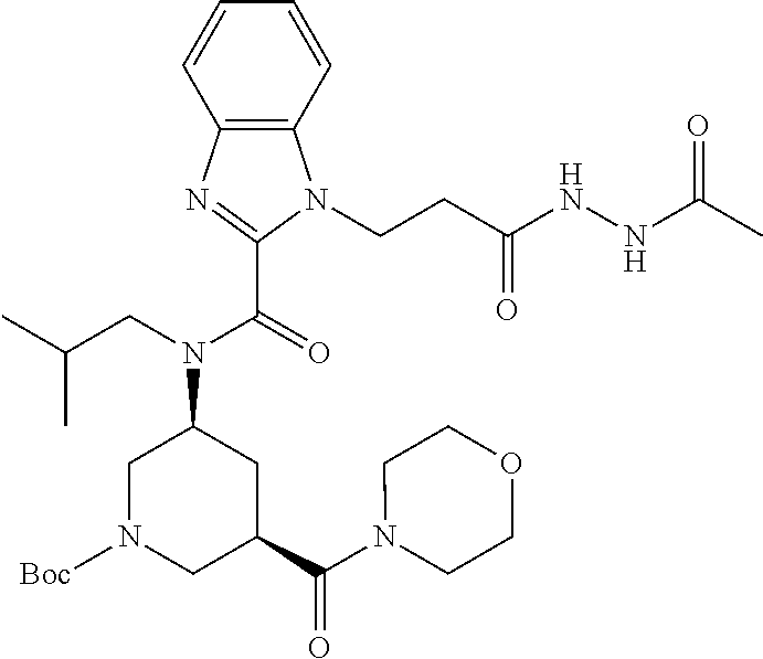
C12=C(C=CC=C1)N(CCC(NNC(C)=O)=O)C(C(=O)N(CC(C)C)C1CC(C(N3CCOCC3)=O)CN([Boc])C1)=N2
